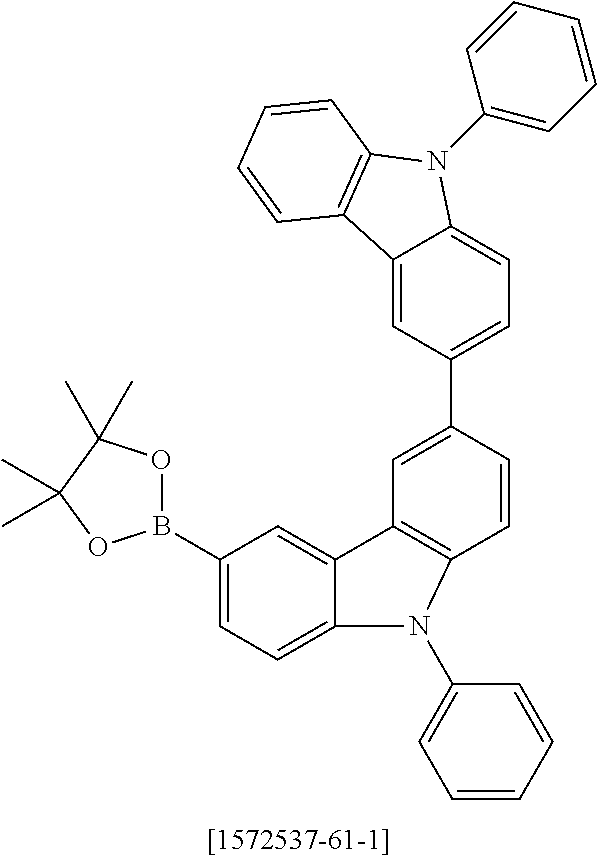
B1(C2=CC=C3C(=C2)C2=C(N3C3=CC=CC=C3)C=CC(C3=CC=C4C(=C3)C3=C(N4C4=CC=CC=C4)C=CC=C3)=C2)OC(C)(C)C(C)(C)O1
